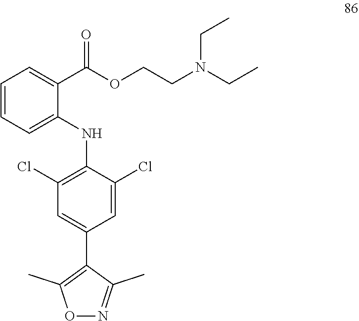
O1N=C(C)C(C2=CC(Cl)=C(NC3=CC=CC=C3C(OCCN(CC)CC)=O)C(Cl)=C2)=C1C
